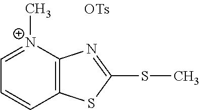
[N+]1(C)=CC=CC2=C1N=C(SC)S2
